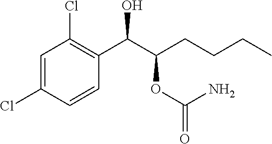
C1(Cl)=CC(Cl)=C(C(C(CCCC)OC(=O)N)O)C=C1
